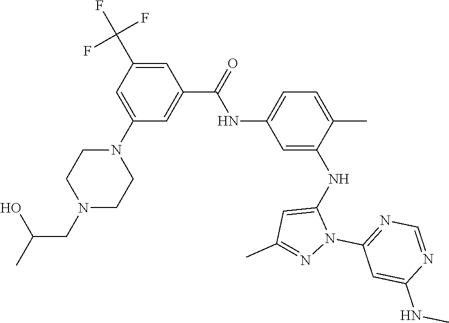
C1(NC(C2=CC(N3CCN(CC(C)O)CC3)=CC(C(F)(F)F)=C2)=O)=CC=C(C)C(NC2=CC(C)=NN2C2=NC=NC(NC)=C2)=C1
